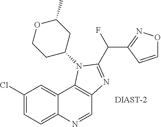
C1(Cl)=CC=C2C(=C1)C1=C(C=N2)N=C(C(C2=NOC=C2)F)N1C1CC(C)OCC1.[DIAST-2]
